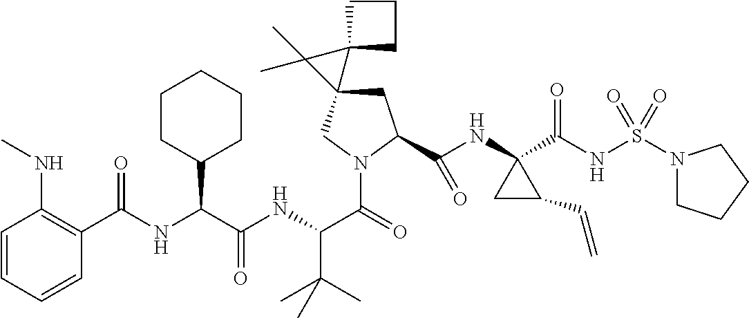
C1C(C(NC2(C(NS(N3CCCC3)(=O)=O)=O)CC2C=C)=O)N(C(C(NC(C(NC(C2=C(NC)C=CC=C2)=O)C2CCCCC2)=O)C(C)(C)C)=O)CC12C1(CCC1)C2(C)C
